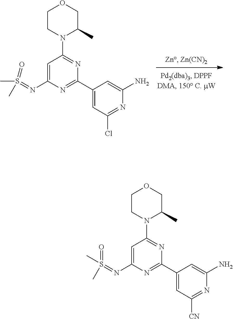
C1CN(C2=NC(C3=CC([CN])=NC(N)=C3)=NC(N=S(=O)(C)C)=C2)C(C)CO1.C1CN(C2=NC(C3=CC(Cl)=NC(N)=C3)=NC(N=S(C)(=O)C)=C2)C(C)CO1
